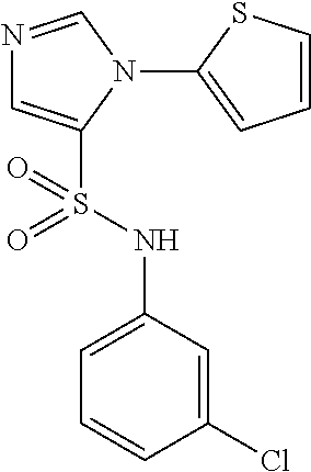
N1=CN(C2=CC=CS2)C(S(NC2=CC=CC(Cl)=C2)(=O)=O)=C1
